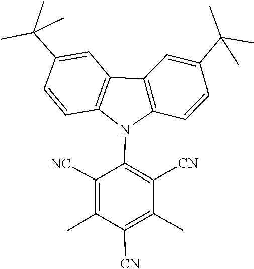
CC1=C([NC])C(N2C3=C(C4=C2C=CC(C(C)(C)C)=C4)C=C(C(C)(C)C)C=C3)=C([CN])C(C)=C1[CN]
